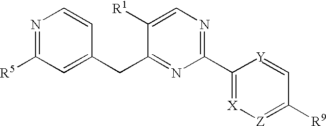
N1=C([R5])C=C(CC2=NC(C3=[X][Z]=C([R9])C=[Y]3)=NC=C2[R1])C=C1
